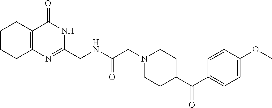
C1=C(OC)C=CC(C(C2CCN(CC(=O)NCC3=NC4=C(C(=O)N3)CCCC4)CC2)=O)=C1
